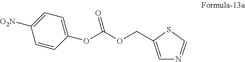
C1(OC(OCC2=CN=CS2)=O)=CC=C([O2N])C=C1
